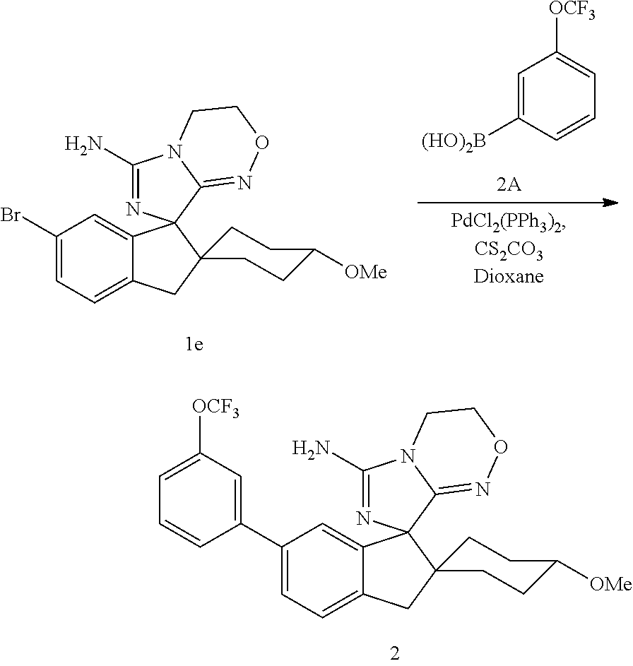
C1(Br)=CC=C2C(=C1)C1(C3(C2)CCC([OMe])CC3)N=C(N)N2C1=NOCC2.C1=C([(HO)2B])C=CC=C1[OCF3].C1(C2=CC([OCF3])=CC=C2)=CC=C2C(=C1)C1(C3(C2)CCC([OMe])CC3)N=C(N)N2C1=NOCC2
